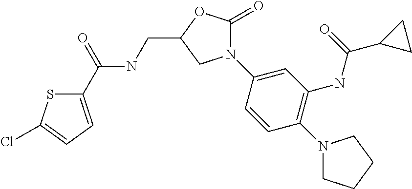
C1(C(=O)NCC2OC(=O)N(C3=CC(NC(C4CC4)=O)=C(N4CCCC4)C=C3)C2)=CC=C(Cl)S1
